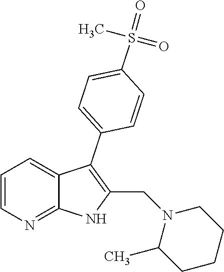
C1=CN=C2C(=C1)C(C1=CC=C(S(=O)(=O)C)C=C1)=C(CN1C(C)CCCC1)N2
